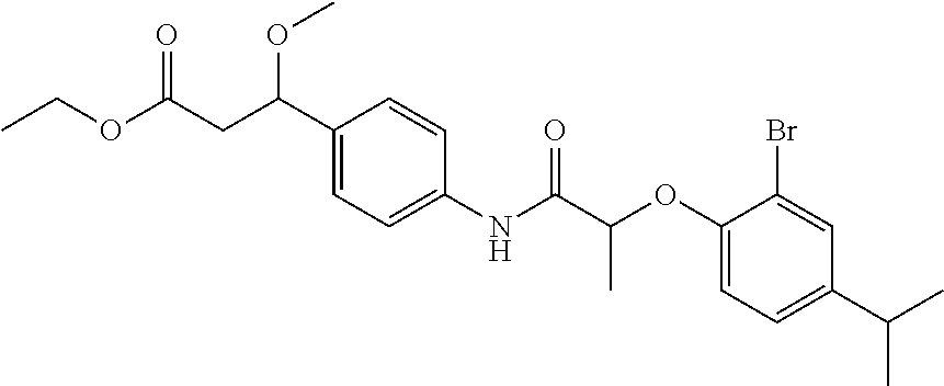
C1(C(CC(=O)OCC)OC)=CC=C(NC(C(OC2=CC=C(C(C)C)C=C2Br)C)=O)C=C1
